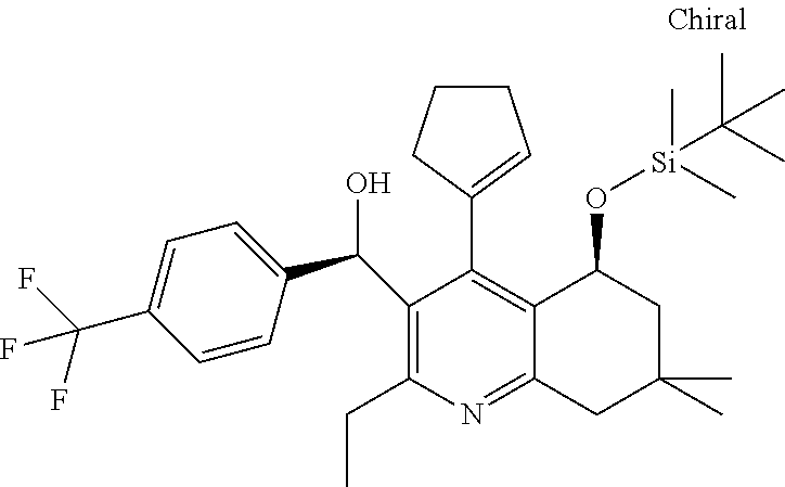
C1(C(O)C2=CC=C(C(F)(F)F)C=C2)=C(CC)N=C2C(=C1C1=CCCC1)C(O[Si](C(C)(C)C)(C)C)CC(C)(C)C2
